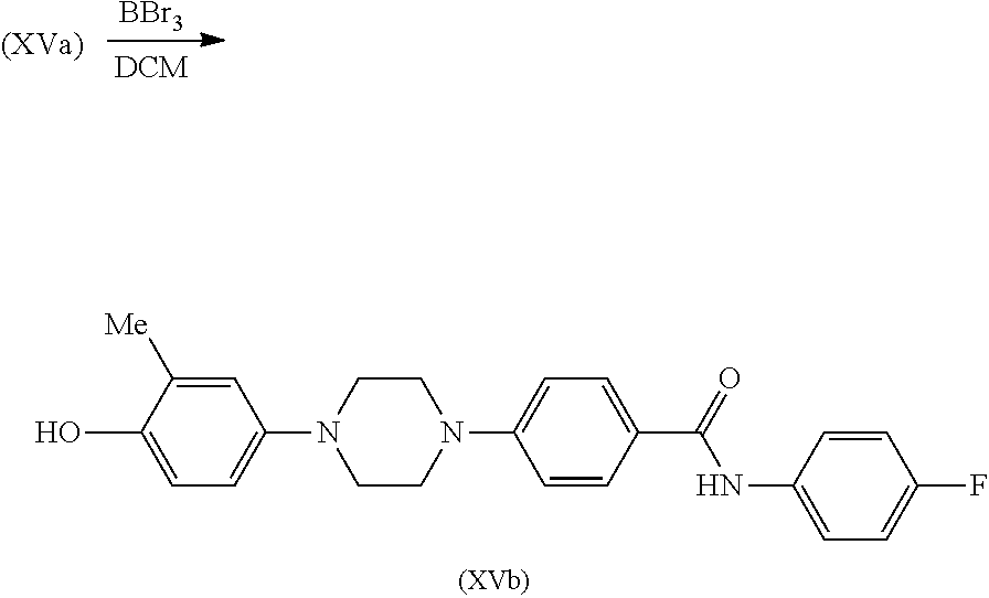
C1CN(C2=CC=C(O)C([Me])=C2)CCN1C1=CC=C(C(=O)NC2=CC=C(F)C=C2)C=C1.[BBr3]
